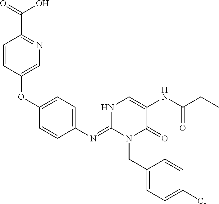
C1(N=C2N(CC3=CC=C(Cl)C=C3)C(=O)C(NC(CC)=O)=CN2)=CC=C(OC2=CN=C(C(=O)O)C=C2)C=C1
